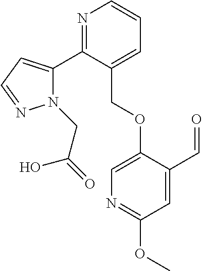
N1(CC(O)=O)C(C2=NC=CC=C2COC2=CN=C(OC)C=C2C=O)=CC=N1
